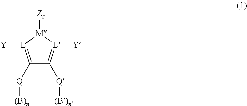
C1([Q][(B)n])=[L]([Y])[M]([Zz])[L]([Y])=C1[Q][(B)n]
